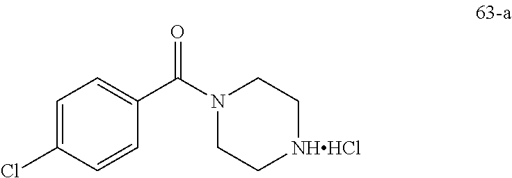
C1=C(Cl)C=CC(C(N2CC[NHHCl]CC2)=O)=C1
